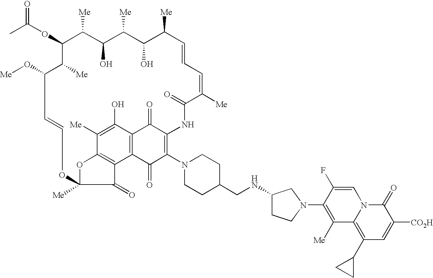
C1=CC=C([Me])C(=O)NC2=C(N3CCC(CNC4CCN(C5=C([Me])C6=C(C7CC7)C=C([CO2H])C(=O)N6C=C5F)C4)CC3)C(=O)C3=C(C(O)=C([Me])C4=C3C(=O)C([Me])(OC=CC(O[Me])C([Me])C(OC(C)=O)C([Me])C(O)C([Me])C(O)C1[Me])O4)C2=O
